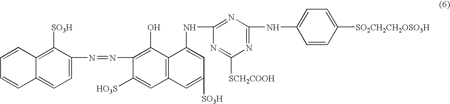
C12=CC=C(N=NC3=C(O)C4=C(C=C3[HO3S])C=C([SO3H])C=C4NC3=NC(NC4=CC=C([SO2CH2CH2OSO3H])C=C4)=NC([SCH2COOH])=N3)C([SO3H])=C1C=CC=C2
